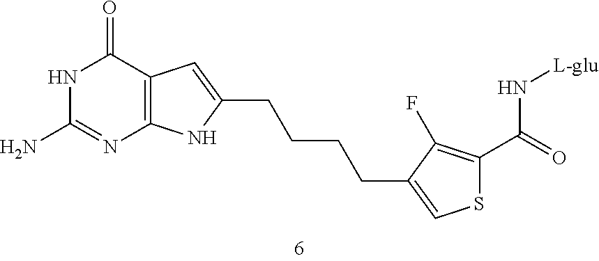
C12=C(C(=O)NC(N)=N1)C=C(CCCCC1=CSC(C(N[L-glu])=O)=C1F)N2
